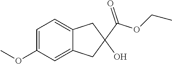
C1=C(OC)C=C2C(=C1)CC(O)(C(OCC)=O)C2
